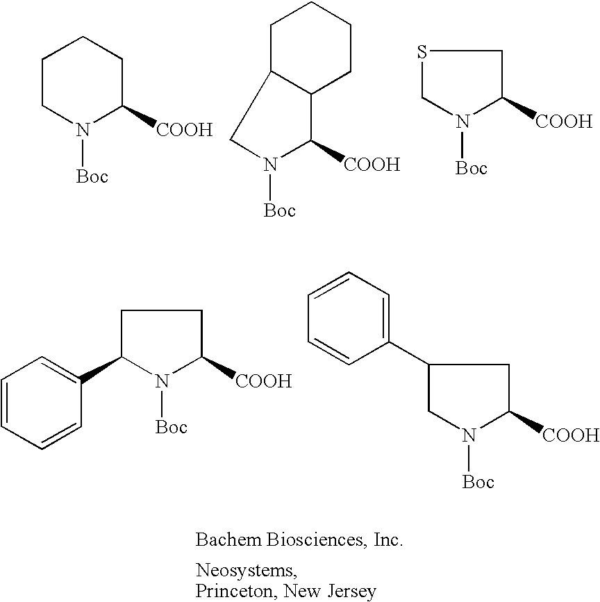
C1CN([Boc])C([COOH])CC1.C1CCCC2C([COOH])N([Boc])CC12.S1CN([Boc])C([COOH])C1.C1C(C2=CC=CC=C2)N([Boc])C([COOH])C1.C1(C2=CC=CC=C2)CN([Boc])C([COOH])C1
